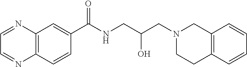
C12=C(C=CC(C(NCC(CN3CC4=C(CC3)C=CC=C4)O)=O)=C1)N=CC=N2
